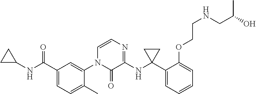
C1C(NC(C2=CC=C(C)C(N3C(=O)C(NC4(C5=CC=CC=C5OCCNCC(O)C)CC4)=NC=C3)=C2)=O)C1
